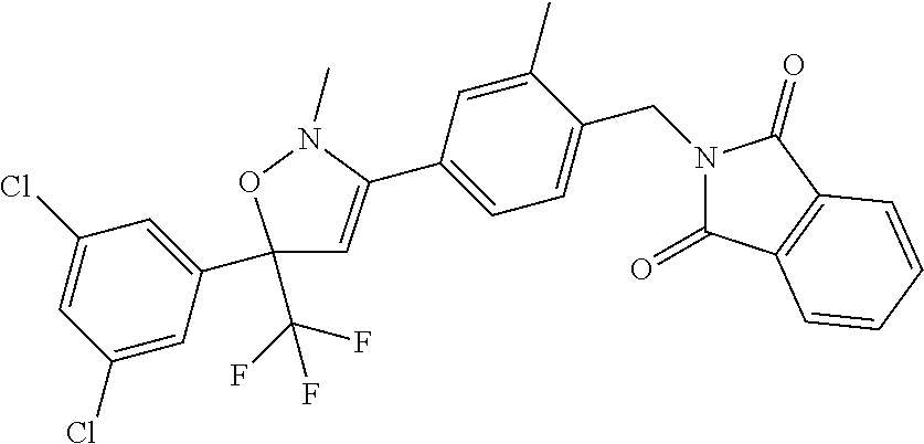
C1(Cl)=CC(C2(C(F)(F)F)C=C(C3=CC=C(CN4C(=O)C5=C(C4=O)C=CC=C5)C(C)=C3)N(C)O2)=CC(Cl)=C1
